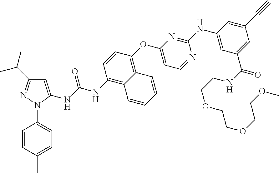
C1=C(C)C=CC(N2N=C(C(C)C)C=C2NC(NC2=C3C(=C(OC4=CC=NC(NC5=CC(C(NCCOCCOCCOC)=O)=CC(C#C)=C5)=N4)C=C2)C=CC=C3)=O)=C1
